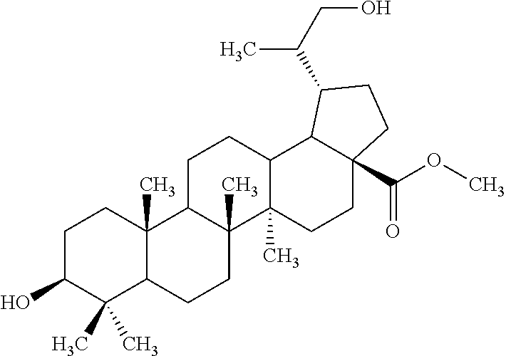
C1C(O)C(C)(C)C2C(C)(C1)C1C(C)(CC2)C2(C)C(CC1)C1C(C(OC)=O)(CC2)CCC1C(CO)C
